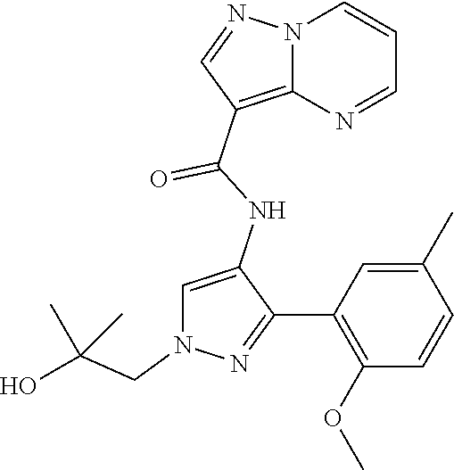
N12C(=C(C(NC3=CN(CC(O)(C)C)N=C3C3=C(OC)C=CC(C)=C3)=O)C=N1)N=CC=C2
